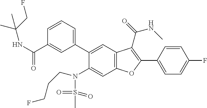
C1=CC(C2=C(C(=O)NC)C3=C(C=C(N(S(=O)(=O)C)CCCF)C(C4=CC=CC(C(NC(C)(C)CF)=O)=C4)=C3)O2)=CC=C1F
